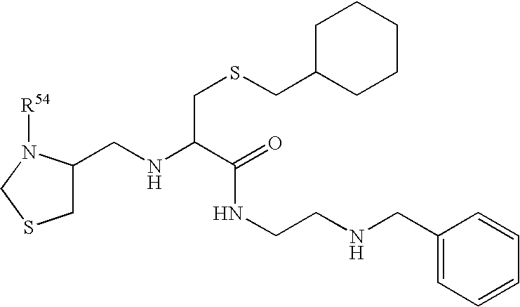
C1C(CNC(C(NCCNCC2=CC=CC=C2)=O)CSCC2CCCCC2)N([R54])CS1
